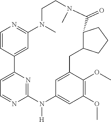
C1=CC2=CC(=N1)N(C)CCN(C)C(=O)C1C(CC3=CC(=CC(OC)=C3OC)N([H])C3=NC2=CC=N3)CCC1
